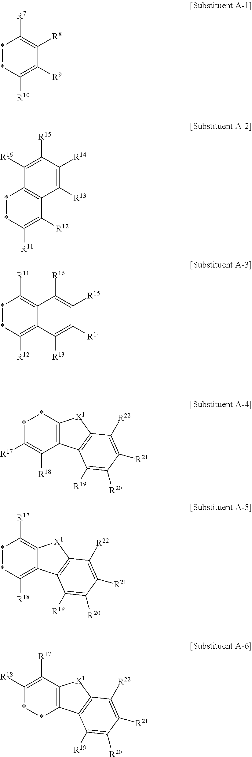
*1*C([R10])=C([R9])C([R8])=C1[R7].*1*C([R11])=C([R12])C2=C1C([R16])=C([R15])C([R14])=C2[R13].*1*C([R12])=C2C(=C1[R11])C([R16])=C([R15])C([R14])=C2[R13].*1C([R17])=C([R18])C2=C(*1)[X1]C1=C2C([R19])=C([R20])C([R21])=C1[R22].C12=C([X1]C3=C([R17])**C([R18])=C13)C([R22])=C([R21])C([R20])=C2[R19].C12=C([X1]C3=C1**C([R18])=C3[R17])C([R22])=C([R21])C([R20])=C2[R19]
